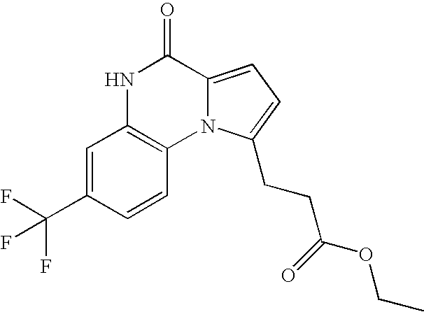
N1C2=C(N3C(=CC=C3CCC(=O)OCC)C1=O)C=CC(C(F)(F)F)=C2
